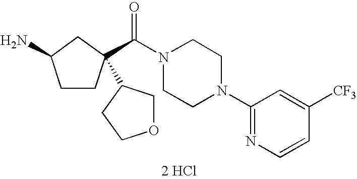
C(N1CCN(C2=NC=CC([CF3])=C2)CC1)(=O)C1(C2COCC2)CCC(N)C1.[2 HCl]
